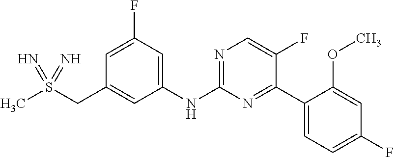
C1=C(F)C=C(NC2=NC=C(F)C(C3=CC=C(F)C=C3OC)=N2)C=C1CS(C)(=N)=N
